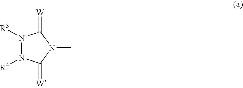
N1([R3])N([R4])C(=[W])N(C)C1=[W]
